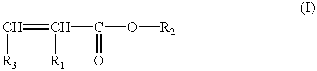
C([R3])=C([R1])C(O[R2])=O
